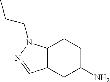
C12=C(CC(N)CC1)C=NN2CCC
